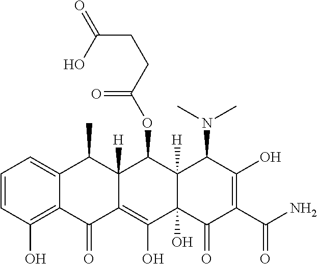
C1=CC(O)=C2C(=C1)C(C)C1([H])C(=C(O)C3(O)C([H])(C1OC(CCC(=O)O)=O)C(N(C)C)C(O)=C(C(N)=O)C3=O)C2=O
